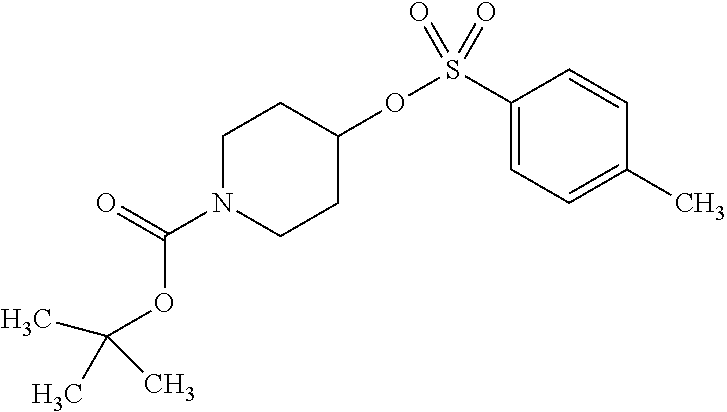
C1(S(OC2CCN(C(=O)OC(C)(C)C)CC2)(=O)=O)=CC=C(C)C=C1
